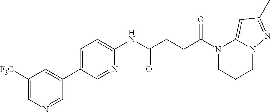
C1([F3C])=CN=CC(C2=CC=C(NC(CCC(N3CCCN4C3=CC(C)=N4)=O)=O)N=C2)=C1
